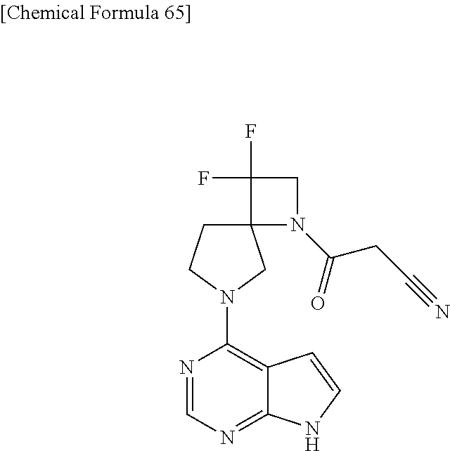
N1=CN=C2C(=C1N1CC3(CC1)N(C(=O)CC#N)CC3(F)F)C=CN2
